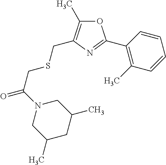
N1(C(=O)CSCC2=C(C)OC(C3=C(C)C=CC=C3)=N2)CC(C)CC(C)C1
